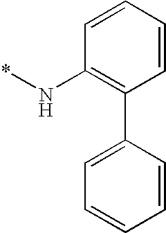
C1=CC=CC(C2=CC=CC=C2)=C1N*
